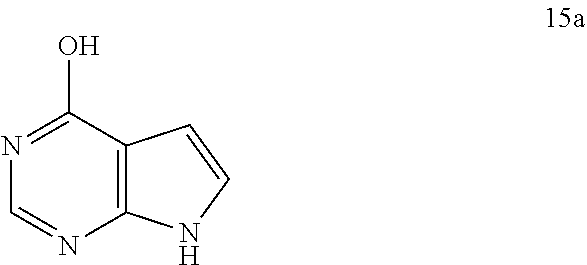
C1=NC2=C(C(O)=N1)C=CN2
